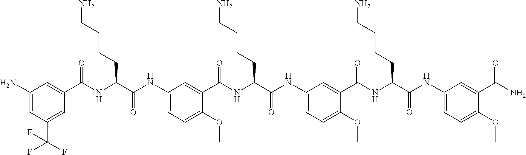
C1(N)=CC(C(F)(F)F)=CC(C(NC(C(NC2=CC=C(OC)C(C(NC(C(NC3=CC=C(OC)C(C(NC(C(NC4=CC=C(OC)C(C(N)=O)=C4)=O)CCCCN)=O)=C3)=O)CCCCN)=O)=C2)=O)CCCCN)=O)=C1
